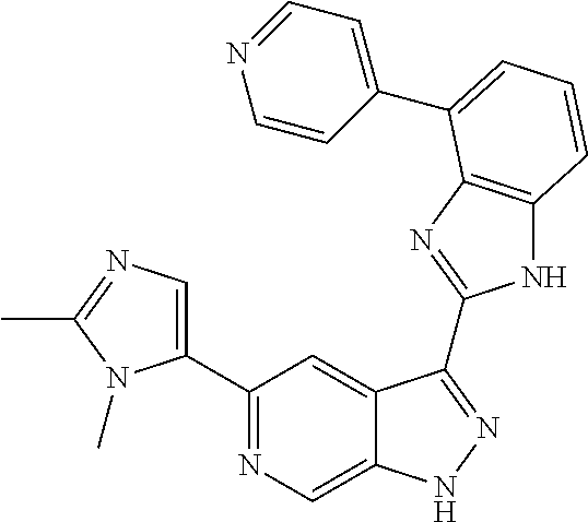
C1(C2=NC=C3C(=C2)C(C2=NC4=C(N2)C=CC=C4C2=CC=NC=C2)=NN3)=CN=C(C)N1C
